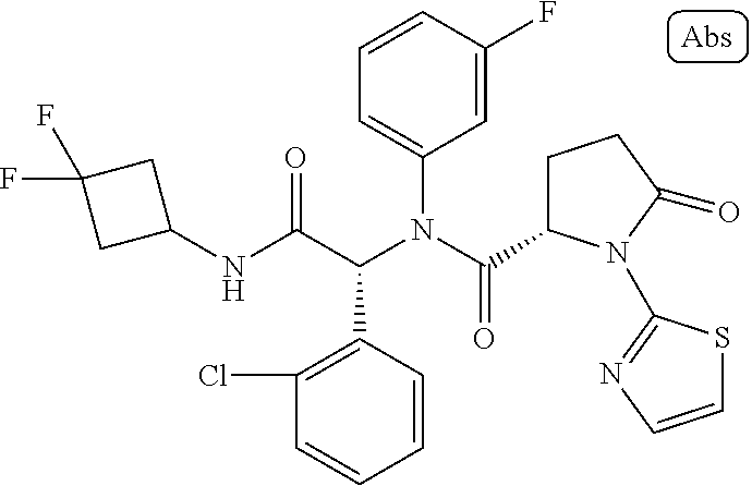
C1(NC(C(N(C(=O)C2CCC(=O)N2C2=NC=CS2)C2=CC=CC(F)=C2)C2=C(Cl)C=CC=C2)=O)CC(F)(F)C1
